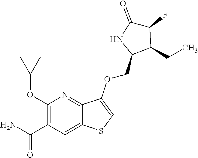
C1(OC2CC2)=C(C(N)=O)C=C2C(=N1)C(OCC1C(CC)C(F)C(=O)N1)=CS2
